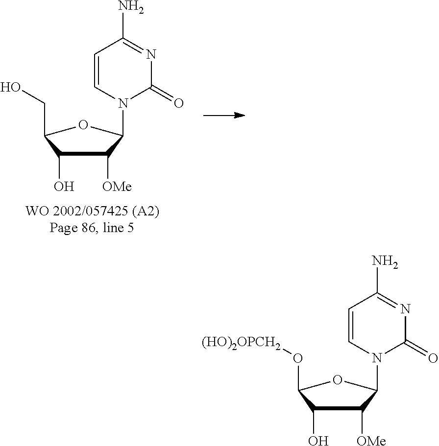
C1([OMe])C(O)C(O[(HO)2OPCH2])OC1N1C=CC(N)=NC1=O.C1([OMe])C(O)C(CO)OC1N1C=CC(N)=NC1=O
